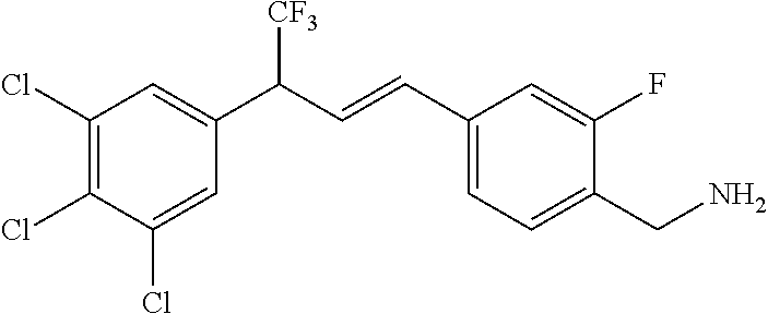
C(C1=CC=C(C=CC(C2=CC(Cl)=C(Cl)C(Cl)=C2)[CF3])C=C1F)N
